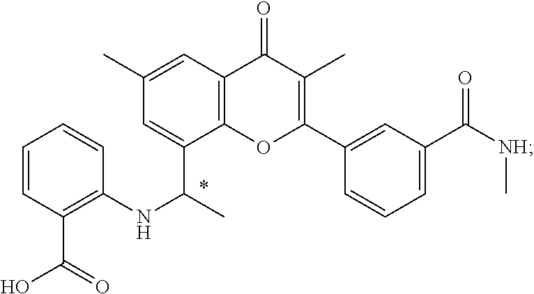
C1=C(C(C)NC2=C(C(O)=O)C=CC=C2)C2=C(C=C1C)C(=O)C(C)=C(C1=CC(C(=O)[NH]C)=CC=C1)O2
